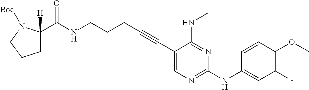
C(NCCCC#CC1=CN=C(NC2=CC(F)=C(OC)C=C2)N=C1NC)(=O)C1([H])CCCN1[Boc]
